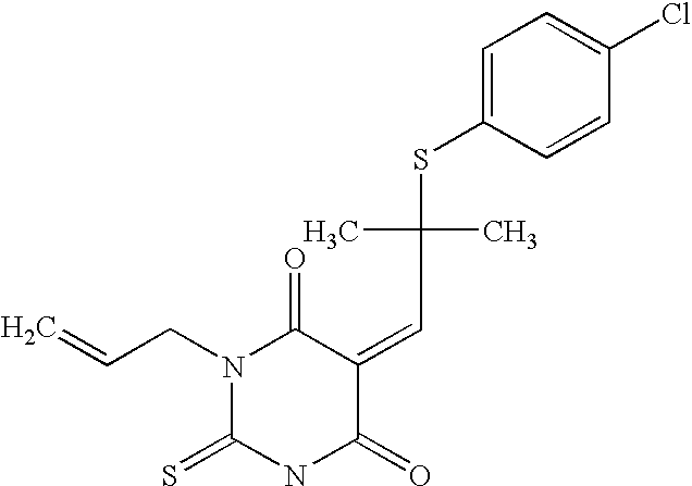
N1(CC=C)C(=S)NC(=O)C(=CC(C)(C)SC2=CC=C(Cl)C=C2)C1=O
